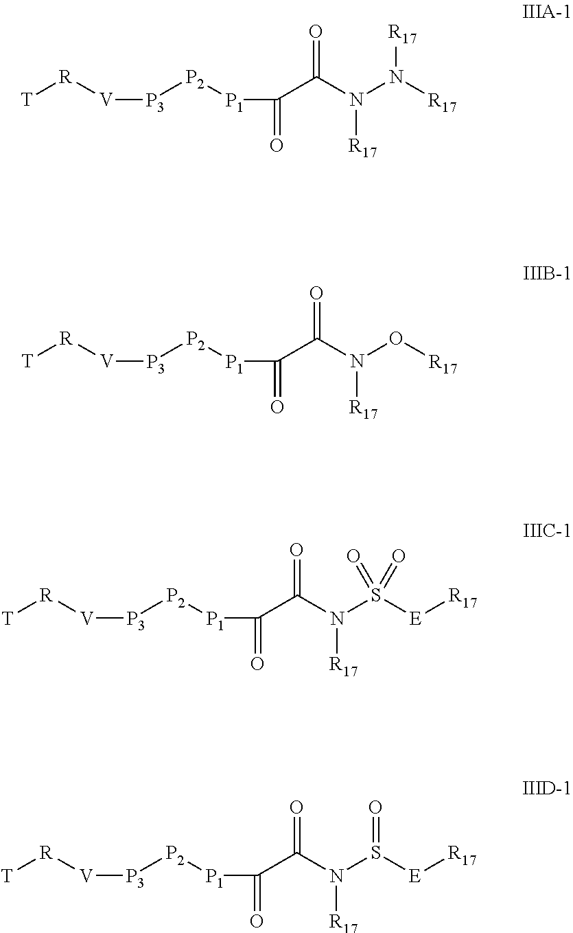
[T][R][V][P3][P2][P1]C(C(N(N([R17])[R17])[R17])=O)=O.[T][R][V][P3][P2][P1]C(C(N(O[R17])[R17])=O)=O.[T][R][V][P3][P2][P1]C(C(N(S([E][R17])(=O)=O)[R17])=O)=O.[T][R][V][P3][P2][P1]C(C(N(S([E][R17])=O)[R17])=O)=O
